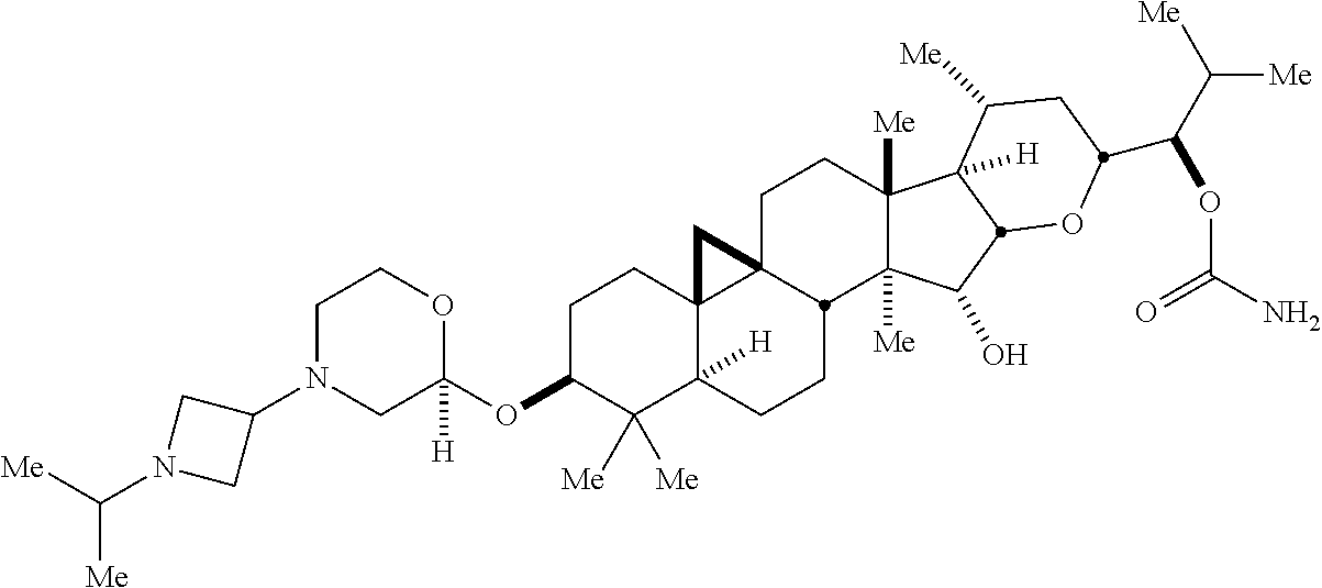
C1N(C2CN(C([Me])[Me])C2)CC(OC2C([Me])([Me])C3([H])C4(CC2)C2(CCC5([Me])C([Me])(C(O)C6C5([H])C([Me])CC(C(C([Me])[Me])OC(N)=O)O6)C2CC3)C4)([H])OC1
